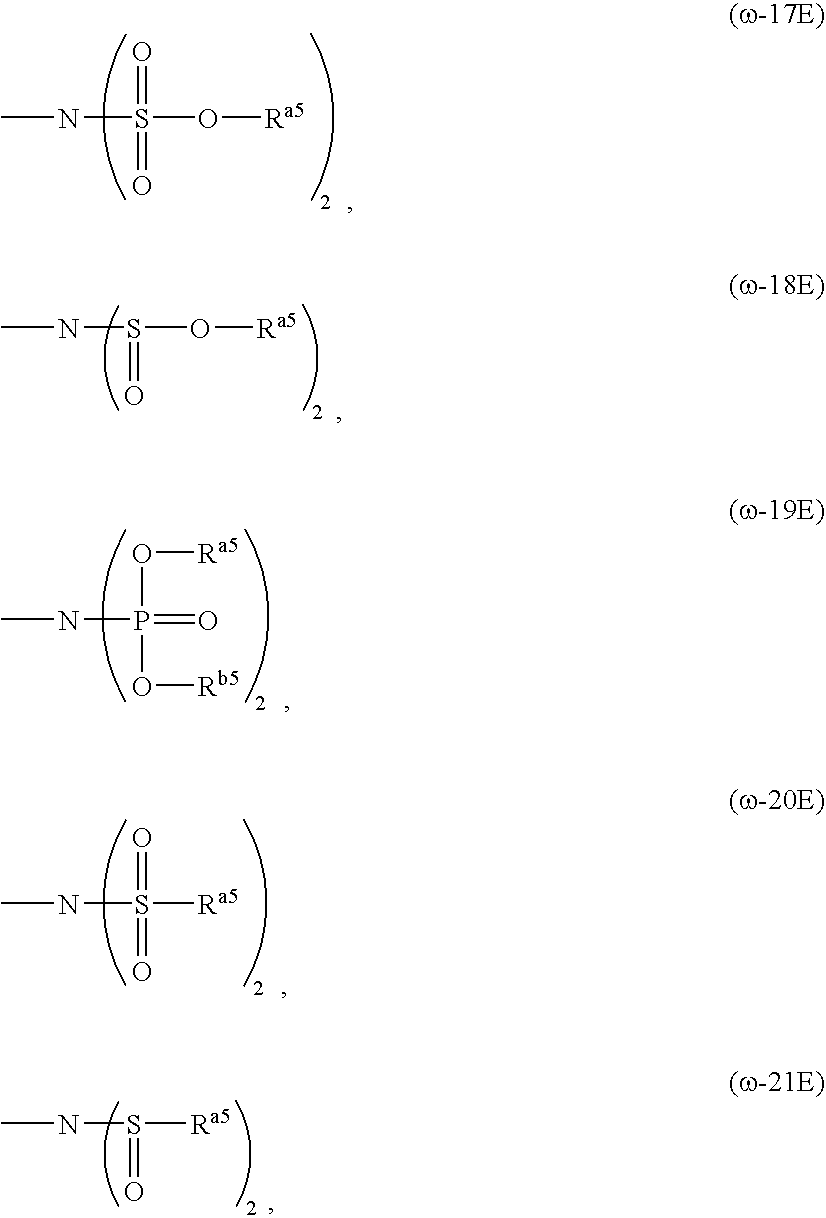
N(S(=O)(O[Ra5])=O)C.N(S(=O)O[Ra5])C.N(P(O[Rb5])(=O)O[Ra5])C.N(S(=O)([Ra5])=O)C.N(S(=O)[Ra5])C
